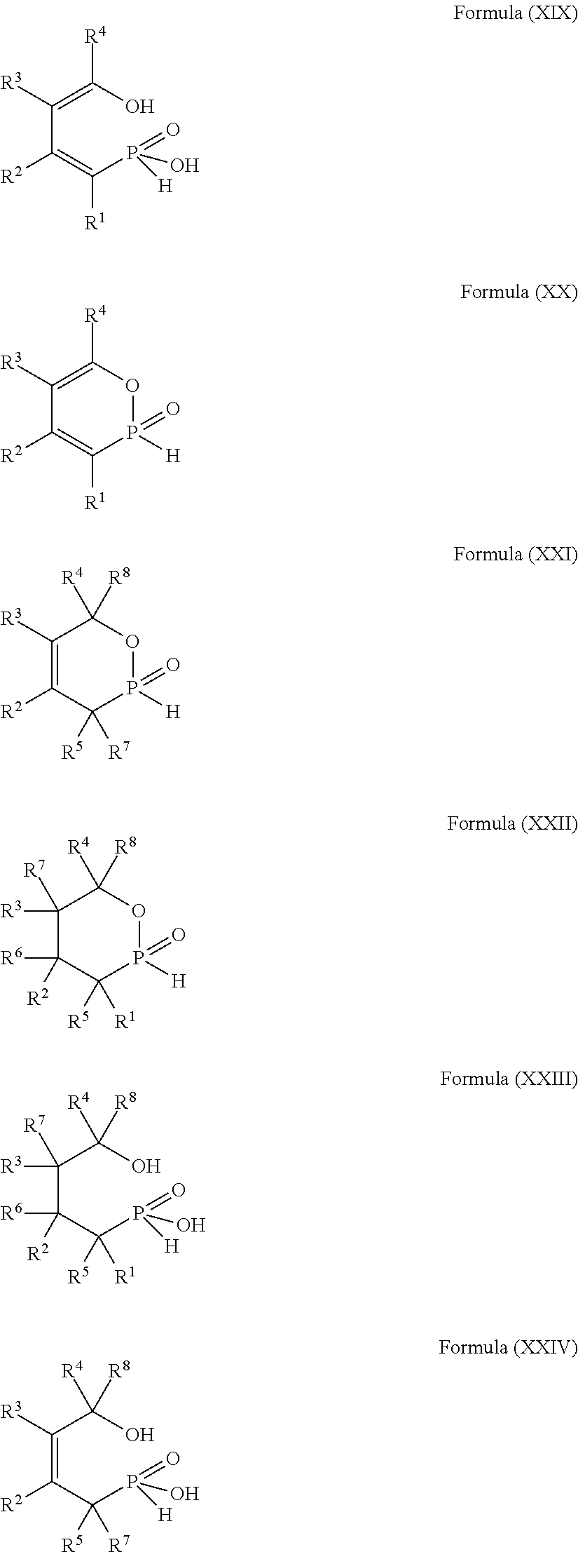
C(=C(P(=O)(O)[H])[R1])(C(=C(O)[R4])[R3])[R2].C1([R2])=C([R1])P(=O)([H])OC([R4])=C1[R3].C1([R2])=C([R3])C([R8])([R4])OP(=O)([H])C1([R5])[R7].C1([R6])([R2])C([R5])([R1])P(=O)([H])OC([R8])([R4])C1([R3])[R7].C(C(P(=O)([H])O)([R5])[R1])(C(C(O)([R8])[R4])([R3])[R7])([R6])[R2].C(C(P(=O)([H])O)([R5])[R7])(=C(C(O)([R8])[R4])[R3])[R2]
